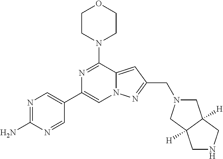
N1=C(N)N=CC(C2=CN3C(=CC(CN4CC5([H])C([H])(C4)CNC5)=N3)C(N3CCOCC3)=N2)=C1
